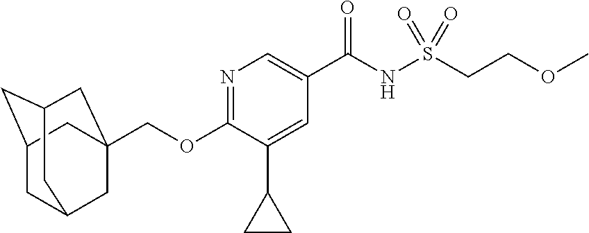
C(OC1=NC=C(C(NS(=O)(=O)CCOC)=O)C=C1C1CC1)C12CC3CC(CC(C1)C3)C2
